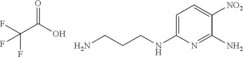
C1=C(NCCCN)N=C(N)C([NO2])=C1.OC(=O)C(F)(F)F
